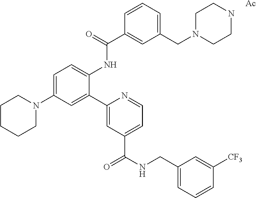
C1(C2=CC(N3CCCCC3)=CC=C2NC(C2=CC(CN3CCNCC3)=CC=C2)=O)=CC(C(NCC2=CC=CC([CF3])=C2)=O)=CC=N1.[Ac]
